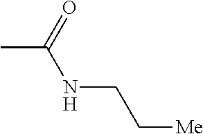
CC(NCC[Me])=O
